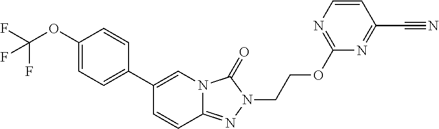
C1(OC(F)(F)F)=CC=C(C2=CN3C(=NN(CCOC4=NC=CC(C#N)=N4)C3=O)C=C2)C=C1
